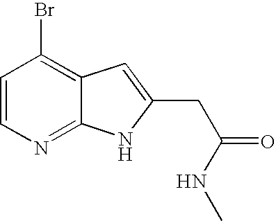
C1=CN=C2C(=C1Br)C=C(CC(=O)NC)N2
